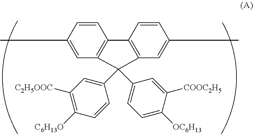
C1=CC(C)=CC2=C1C1=C(C=C(C)C=C1)C2(C1=CC([C2H5OOC])=C([C6H13O])C=C1)C1=CC=C([OC6H13])C([COOC2H5])=C1
